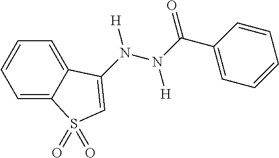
C1=C2C(=CC=C1)C(N(N(C(C1=CC=CC=C1)=O)[H])[H])=CS2(=O)=O
